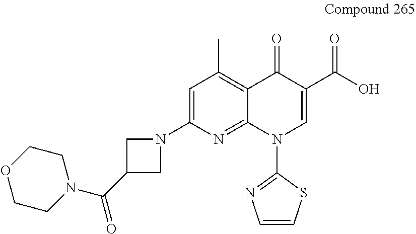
N1(C2=CC(C)=C3C(=N2)N(C2=NC=CS2)C=C(C(O)=O)C3=O)CC(C(N2CCOCC2)=O)C1
